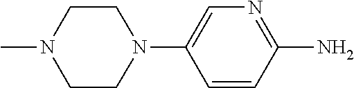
C1=C(N2CCN(C)CC2)C=CC(N)=N1
